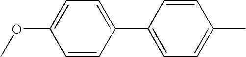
C1=CC(C2=CC=C(C)C=C2)=CC=C1OC
